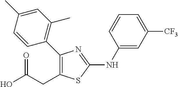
C1(C2=C(CC(O)=O)SC(NC3=CC([CF3])=CC=C3)=N2)=C(C)C=C(C)C=C1
